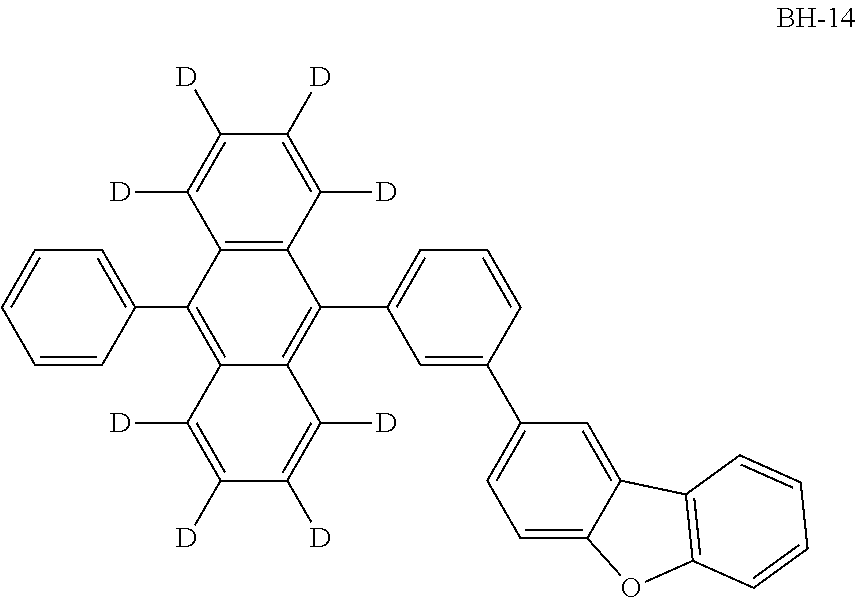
C1=CC(C2=C3C(=C(C4=CC=CC(C5=CC=C6C(=C5)C5=C(O6)C=CC=C5)=C4)C4=C2C([D])=C([D])C([D])=C4[D])C([D])=C([D])C([D])=C3[D])=CC=C1
